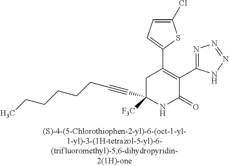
C1(Cl)=CC=C(C2=C(C3=NN=NN3)C(=O)NC(C#CCCCCCC)([F3C])C2)S1
